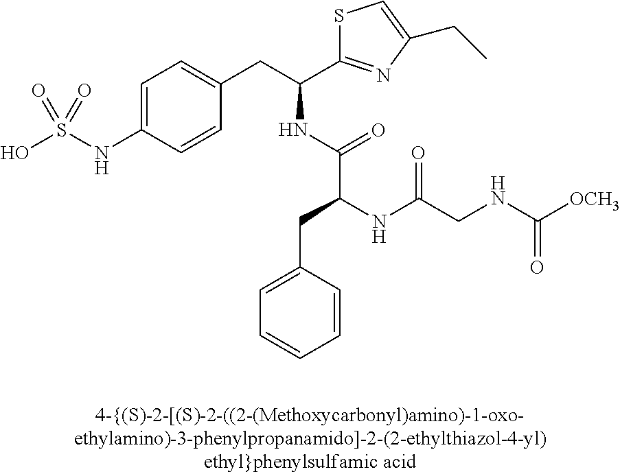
OS(NC1=CC=C(CC(C2=NC(CC)=CS2)NC(C(NC(CNC([OCH3])=O)=O)CC2=CC=CC=C2)=O)C=C1)(=O)=O
